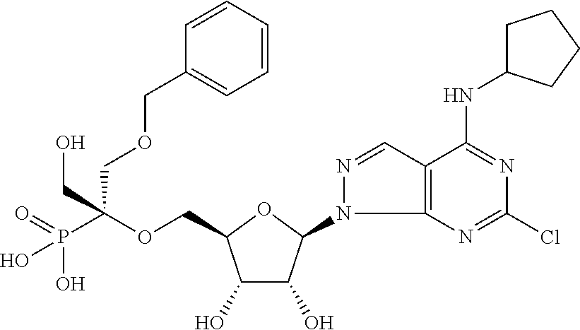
C(OCC1C(O)C(O)C(N2C3=C(C=N2)C(NC2CCCC2)=NC(Cl)=N3)O1)(P(O)(O)=O)(COCC1=CC=CC=C1)CO
